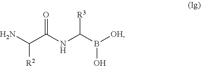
NC([R2])C(=O)NC([R3])B([OH])O
